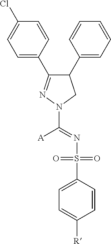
C1=C(C2=NN(C(=NS(=O)(=O)C3=CC=C([R])C=C3)[A])CC2C2=CC=CC=C2)C=CC(Cl)=C1
